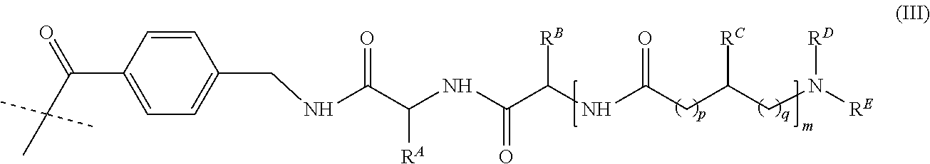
C1(C(C(C)(C)C)=O)=CC=C(CNC(C(NC(C(NC(CC(CN([RE])[RD])[RC])=O)[RB])=O)[RA])=O)C=C1
